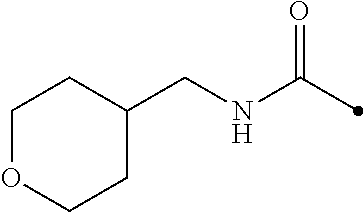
C1(CNC(=O)C)CCOCC1
